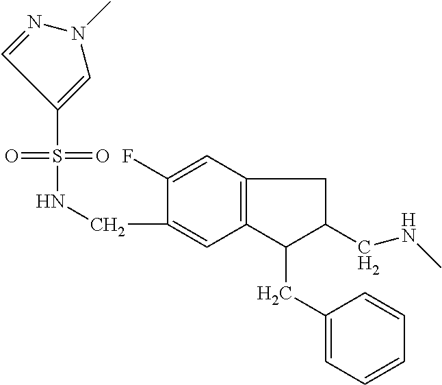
C12=C(C=C(F)C(CNS(=O)(=O)C3=CN(C)N=C3)=C1)CC(CNC)C2CC1=CC=CC=C1
